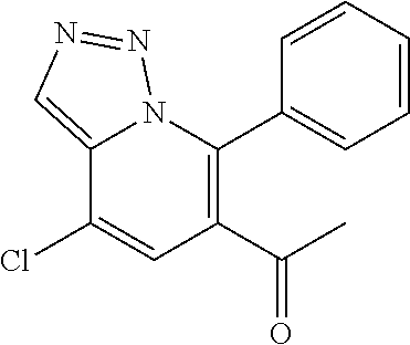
C1=CC=CC=C1C1=C(C(C)=O)C=C(Cl)C2=CN=NN12
